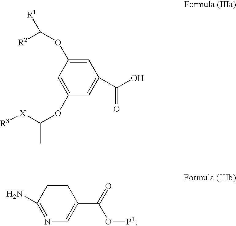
NC1=NC=C(C(=O)O[P1])C=C1.C1=C(OC([R2])[R1])C=C(OC([X][R3])C)C=C1C(O)=O
